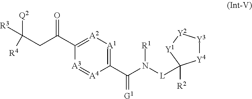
C(CC(C1=[A2][A1]=C(C(N([L]C2([R2])[Y4][Y3][Y2][Y1]2)[R1])=[G1])[A4]=[A3]1)=O)([R3])([Q2])[R4]
